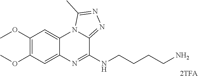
C1(OC)=C(OC)C=C2C(=C1)N1C(=NN=C1C)C(NCCCCN)=N2
